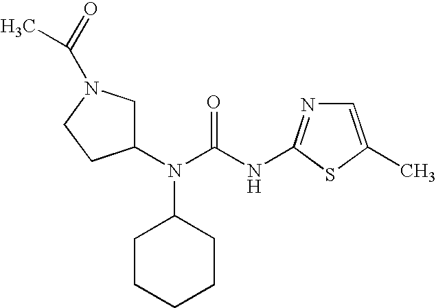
C1(N(C(NC2=NC=C(C)S2)=O)C2CCCCC2)CN(C(C)=O)CC1
